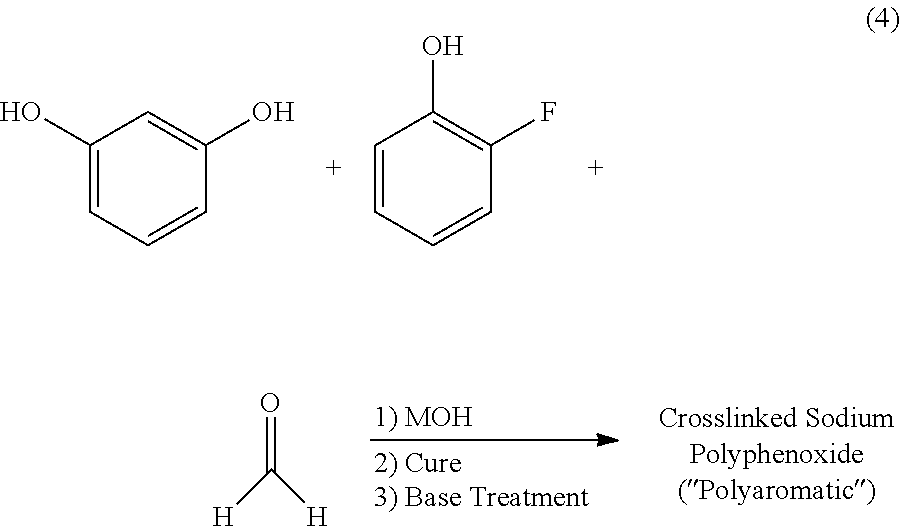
C1(O)=CC=CC(O)=C1.C1=CC=CC(F)=C1O.O=C([H])[H]
